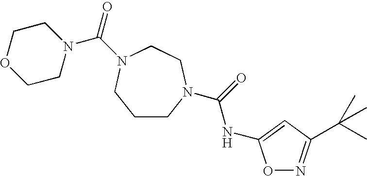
C1CN(C(=O)NC2=CC(C(C)(C)C)=NO2)CCN(C(=O)N2CCOCC2)C1
